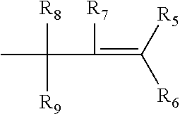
CC([R8])([R9])C([R7])=C([R5])[R6]
